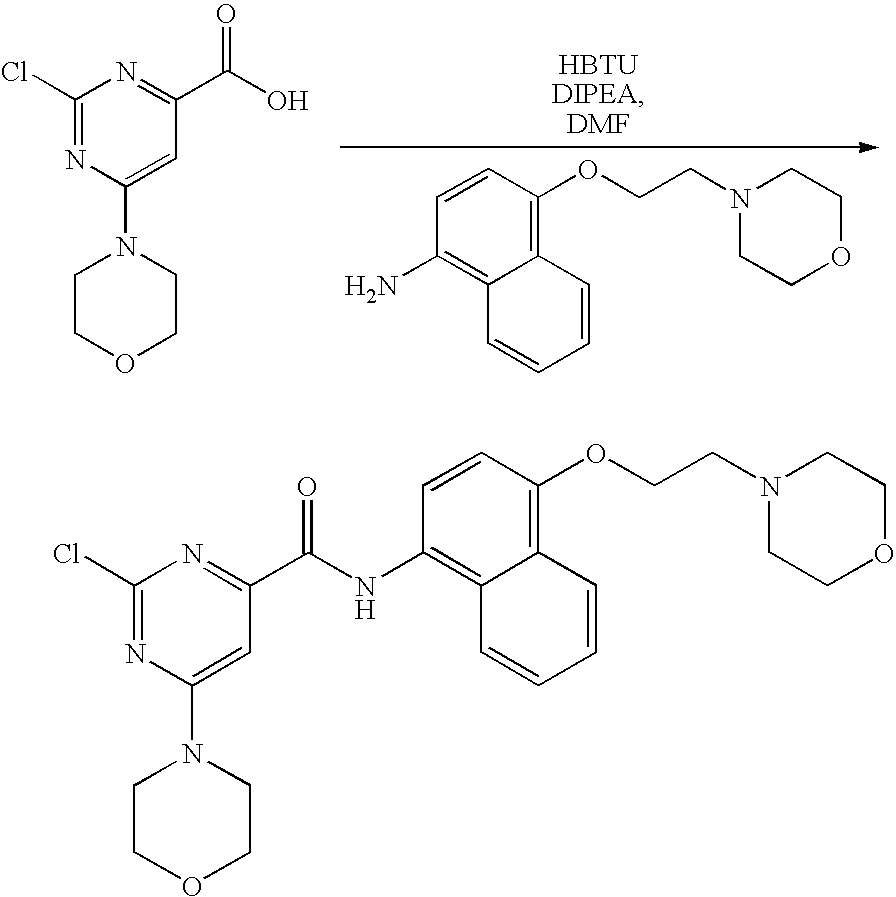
C1=CC(N)=C2C(=C1OCCN1CCOCC1)C=CC=C2.C1(Cl)=NC(N2CCOCC2)=CC(C(O)=O)=N1.C1(Cl)=NC(N2CCOCC2)=CC(C(=O)NC2=C3C(=C(OCCN4CCOCC4)C=C2)C=CC=C3)=N1
